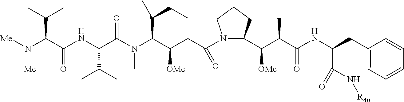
[Me]N(C(C(NC(C(N(C(C(CC(N1C(C(C(C(NC(CC2=CC=CC=C2)C(=O)N[R40])=O)C)[OMe])CCC1)=O)[OMe])C(CC)C)C)=O)C(C)C)=O)C(C)C)[Me]
